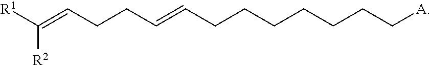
[R1]C(=CCCC=CCCCCCCC[A])[R2]
